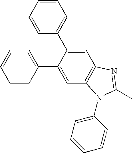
C1=C(C2=CC=CC=C2)C(C2=CC=CC=C2)=CC2=C1N=C(C)N2C1=CC=CC=C1
